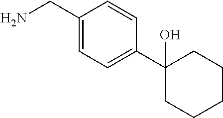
C1(CN)=CC=C(C2(O)CCCCC2)C=C1
